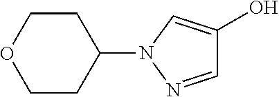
C1CC(N2N=CC(O)=C2)CCO1
